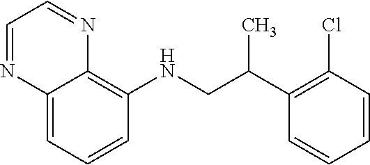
C1=CC=C2C(=C1NCC(C1=C(Cl)C=CC=C1)C)N=CC=N2
